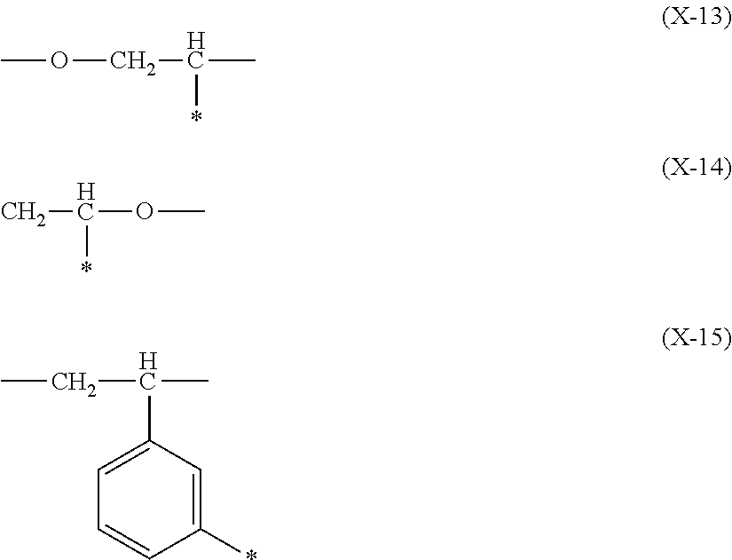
COCC(C)*.CC(OC)*.C1=C(C(C)CC)C=C(*)C=C1
